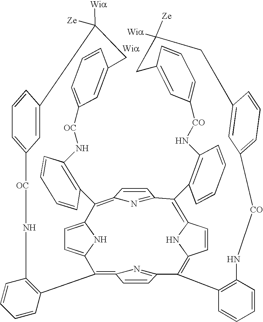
C1=CC2=CC(=C1)[OC]NC1=C(C=CC=C1)C1=C3C=CC(=N3)C3=C4C=CC(=C(C5=NC(=C(C6=CC=C1N6)C1=C(C=CC=C1)N[OC]C1=CC=CC(=C1)CC2([Wia])[Ze])C=C5)C1=C(C=CC=C1)N[CO]C1=CC=CC(=C1)CC([Ze])([Wia])CC1=CC(=CC=C1)[CO]NC1=C3C=CC=C1)N4.[Wia]
